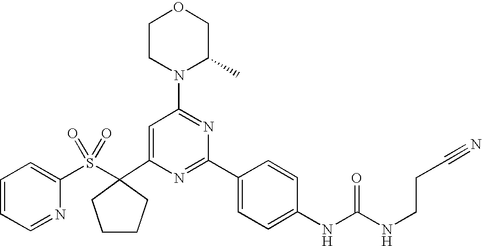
C1(C2(S(C3=CC=CC=N3)(=O)=O)CCCC2)=CC(N2C(C)COCC2)=NC(C2=CC=C(NC(=O)NCCC#N)C=C2)=N1
